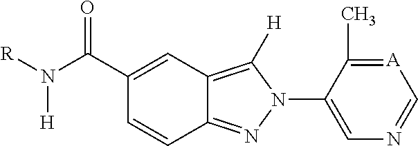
C12=NN(C3=CN=C[A]=C3C)C([H])=C1C=C(C(=O)N([R])[H])C=C2
